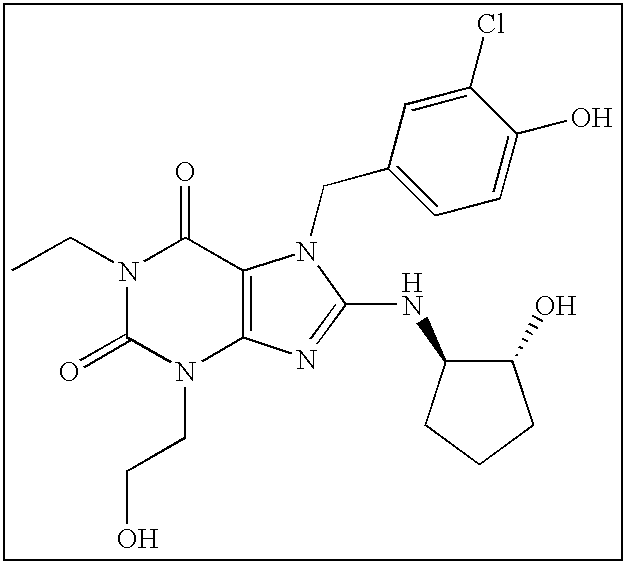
N1(CC)C(=O)N(CCO)C2=C(C1=O)N(CC1=CC=C(O)C(Cl)=C1)C(NC1C(O)CCC1)=N2
